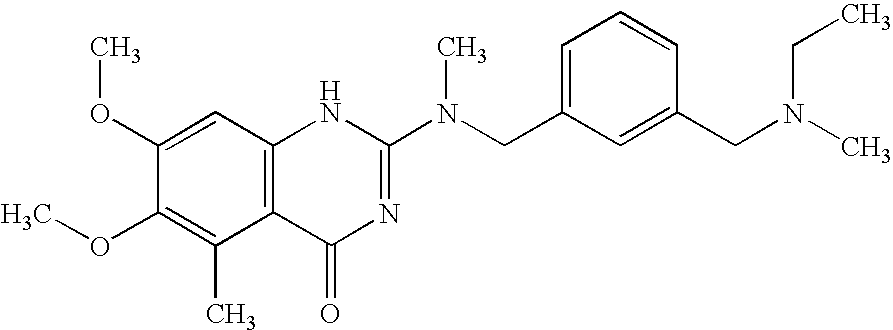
C1(OC)=CC2=C(C(C)=C1OC)C(=O)N=C(N(CC1=CC=CC(CN(C)CC)=C1)C)N2
